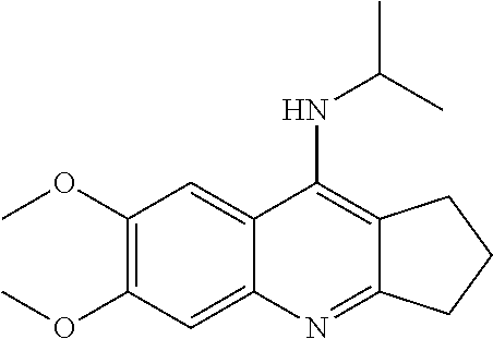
C1(OC)=C(OC)C=C2C(=C1)C(NC(C)C)=C1C(=N2)CCC1
